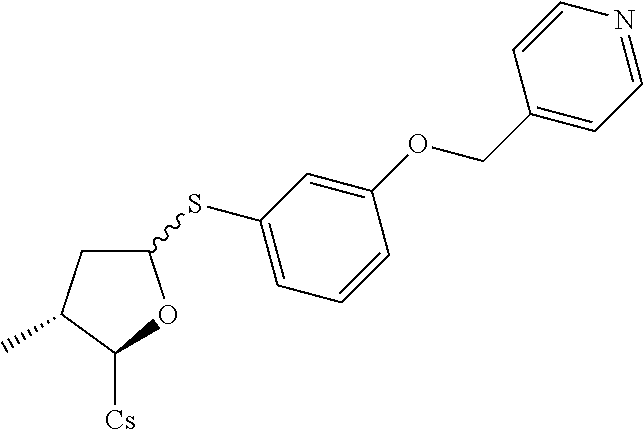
C1C(C)C([Cs])OC1SC1=CC=CC(OCC2=CC=NC=C2)=C1
